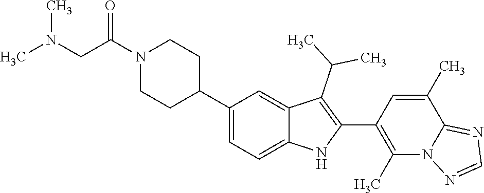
C1(C2CCN(C(CN(C)C)=O)CC2)=CC=C2C(=C1)C(C(C)C)=C(C1=C(C)N3C(=NC=N3)C(C)=C1)N2
